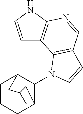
C1=CNC2=C1C1=C(C=N2)C=CN1C1C2CC3CC1CC(C2)C3
